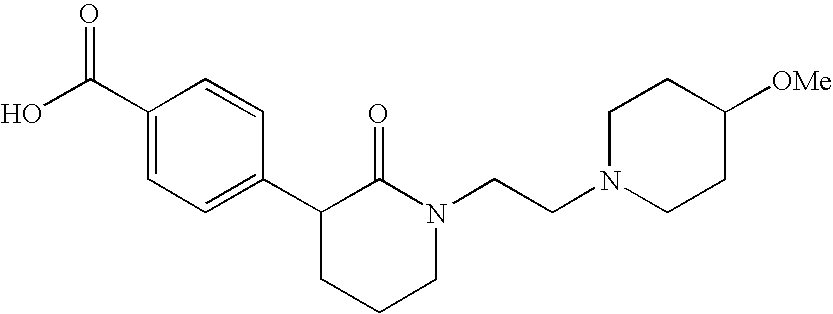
OC(C1=CC=C(C2CCCN(CCN3CCC([OMe])CC3)C2=O)C=C1)=O
